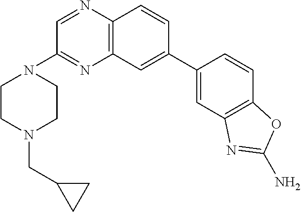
C12=C(C=CC(C3=CC4=C(C=C3)OC(N)=N4)=C1)N=CC(N1CCN(CC3CC3)CC1)=N2
